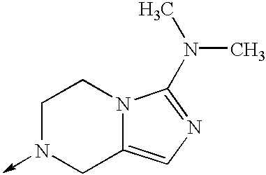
C1N(->C)CC2=CN=C(N(C)C)N2C1
